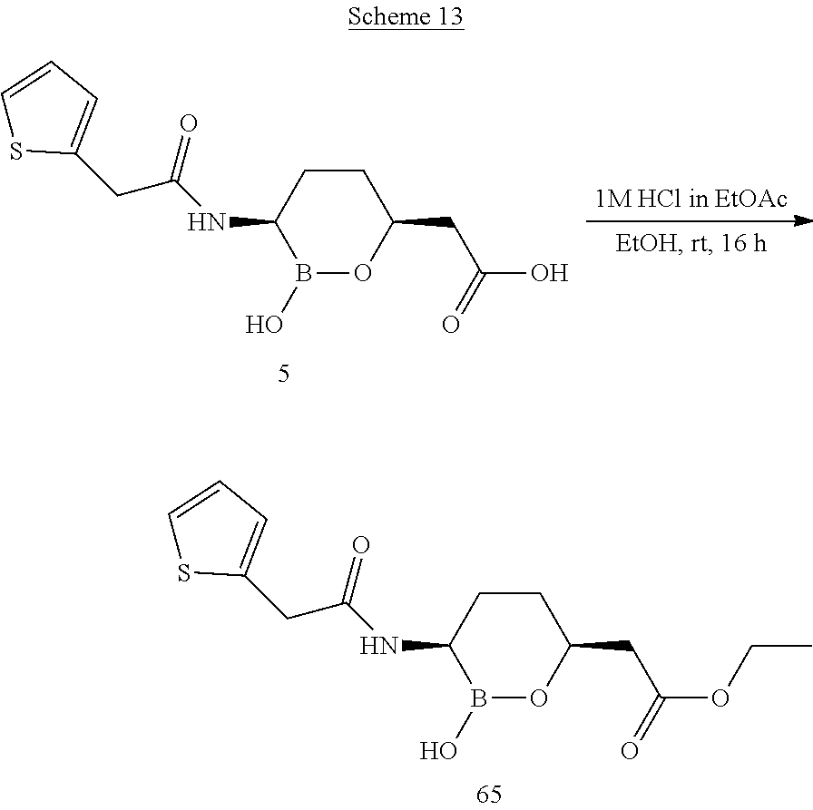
B1(O)OC(CC(OCC)=O)CCC1NC(CC1=CC=CS1)=O.B1(O)OC(CC(O)=O)CCC1NC(CC1=CC=CS1)=O
